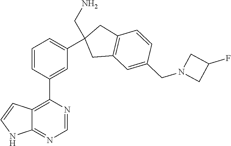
C12=NC=NC(C3=CC(C4(CN)CC5=C(C4)C=CC(CN4CC(F)C4)=C5)=CC=C3)=C1C=CN2
